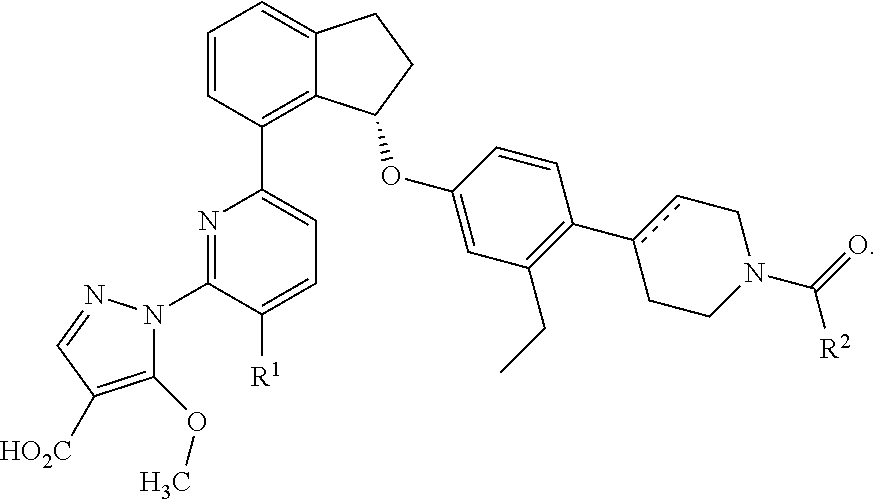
C1=CC(C2=CC=C([R1])C(N3C(OC)=C([HO2C])C=N3)=N2)=C2C(=C1)CCC2OC1=CC(CC)=C(c2cCN(C(=O)[R2])CC2)C=C1
